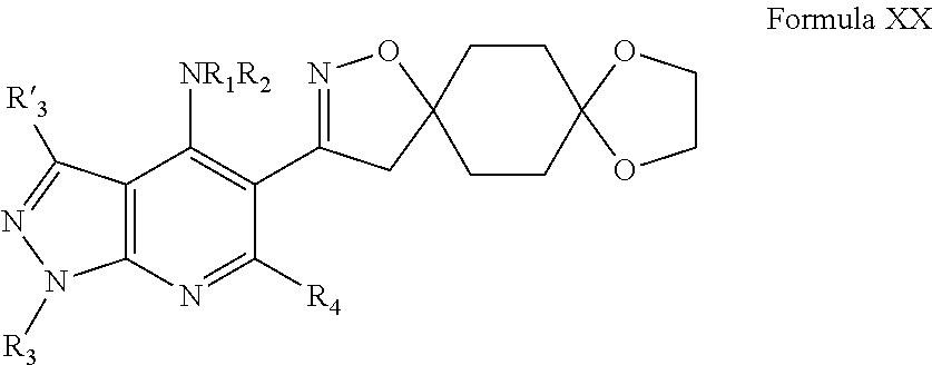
C1(C2=NOC3(C2)CCC2(CC3)OCCO2)=C([NR1R2])C2=C(N=C1[R4])N([R3])N=C2[R3]
